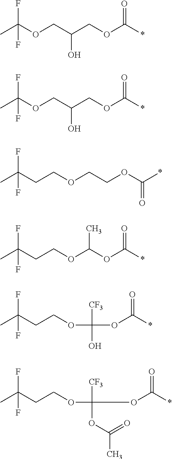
C(CC(C)(F)F)OC([CF3])(OC(=O)C)OC(*)=O.C(CC(C)(F)F)OC([CF3])(O)OC(*)=O.C(CC(C)(F)F)OC(OC(*)=O)C.C(CC(C)(F)F)OCCOC(*)=O.C(OC(C)(F)F)C(COC(*)=O)O.C(OC(C)(F)F)C(COC(*)=O)O
